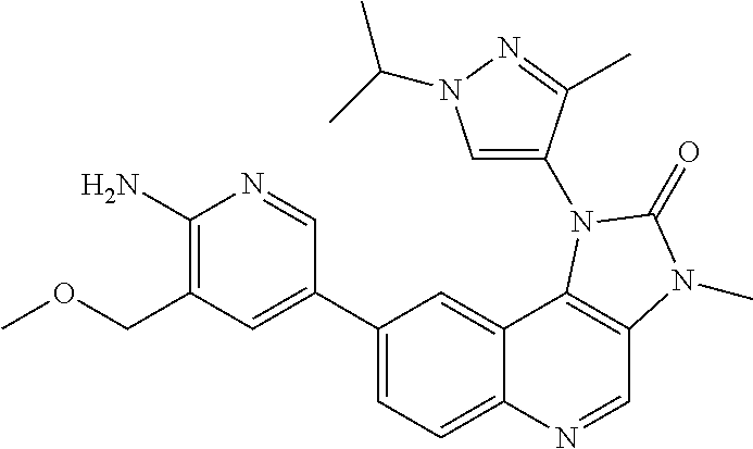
C1(N)=C(COC)C=C(C2=CC=C3C(=C2)C2=C(C=N3)N(C)C(=O)N2C2=CN(C(C)C)N=C2C)C=N1
